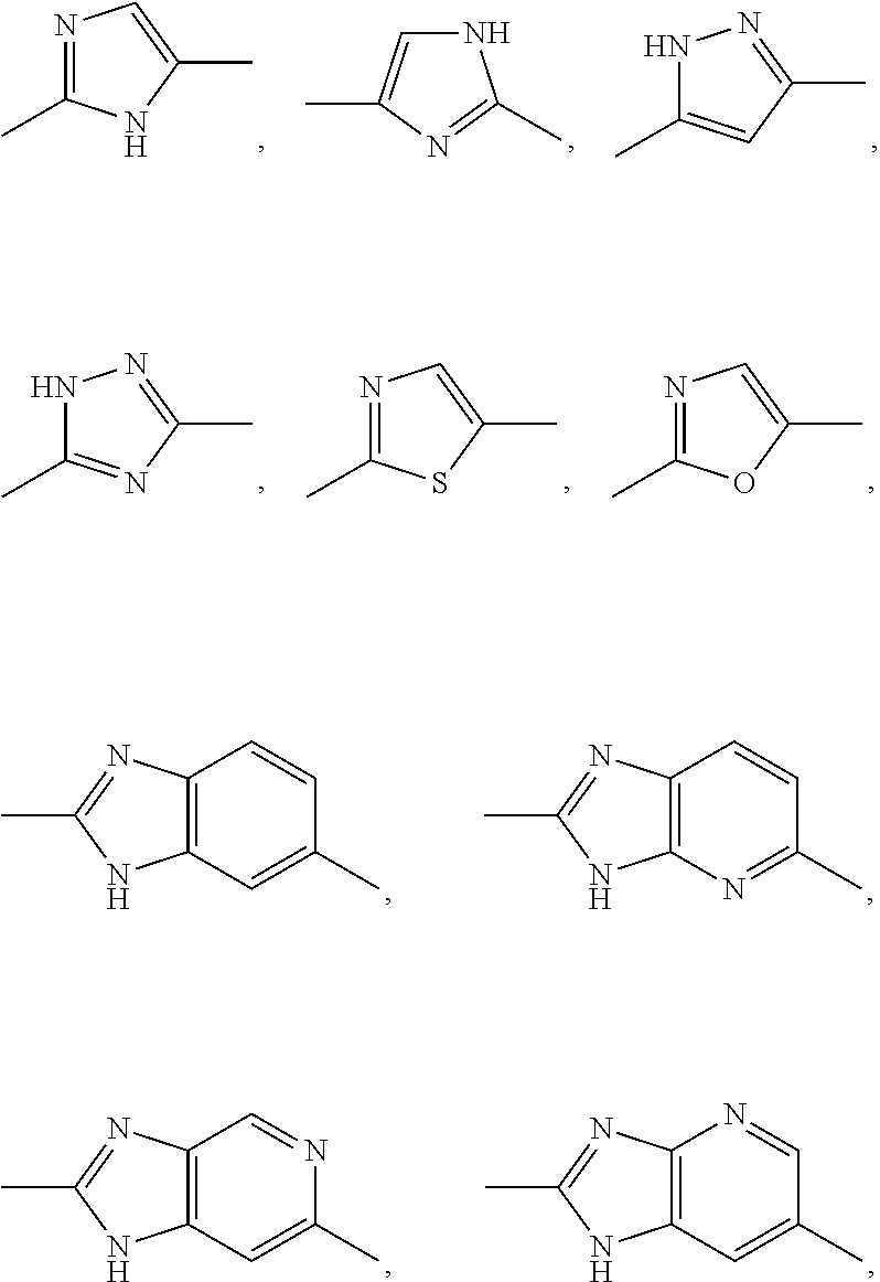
N1=C(C)NC(C)=C1.N1C=C(C)N=C1C.N1C(C)=CC(C)=N1.N1C(C)=NC(C)=N1.N1=C(C)SC(C)=C1.N1=C(C)OC(C)=C1.C12=C(C=C(C)C=C1)NC(C)=N2.C12=C(N=C(C)C=C1)NC(C)=N2.C12=C(C=C(C)N=C1)NC(C)=N2.C12=C(C=C(C)C=N1)NC(C)=N2
